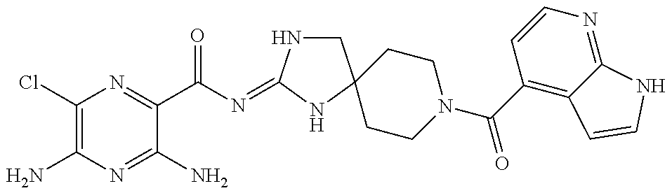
C1(Cl)=C(N)N=C(N)C(C(N=C2NCC3(N2)CCN(C(C2=C4C(=NC=C2)NC=C4)=O)CC3)=O)=N1
